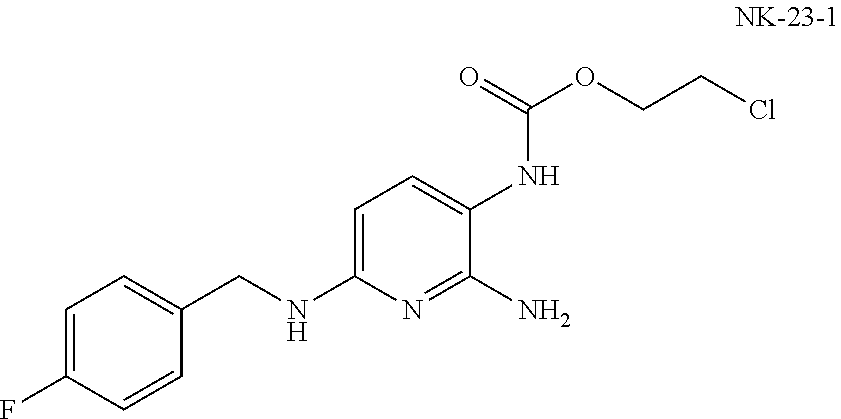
C1=C(CNC2=CC=C(NC(=O)OCCCl)C(N)=N2)C=CC(F)=C1
